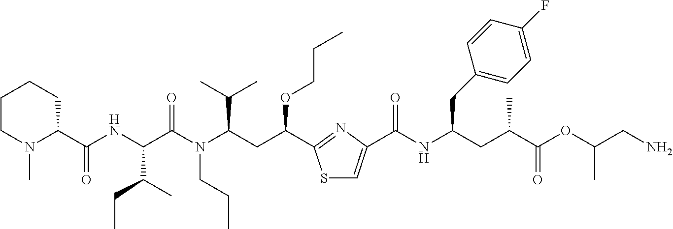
C1CN(C)C(C(=O)NC(C(CC)C)C(N(CCC)C(C(C)C)CC(OCCC)C2=NC(C(NC(CC3=CC=C(F)C=C3)CC(C)C(=O)OC(CN)C)=O)=CS2)=O)CC1
